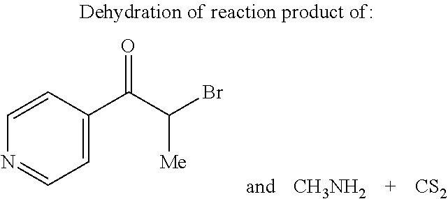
[CS2].C1=CC(C(C(Br)[Me])=O)=CC=N1.[CH3NH2]
